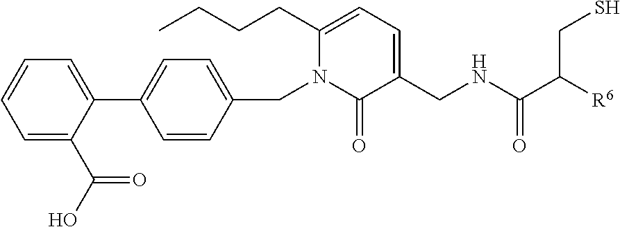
C1=CC(CN2C(=O)C(CNC(C([R6])CS)=O)=CC=C2CCCC)=CC=C1C1=CC=CC=C1C(O)=O
